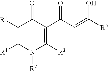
C1([R1])=C([R4])N([R2])C([R3])=C(C(C=C([R5])O)=O)C1=O
